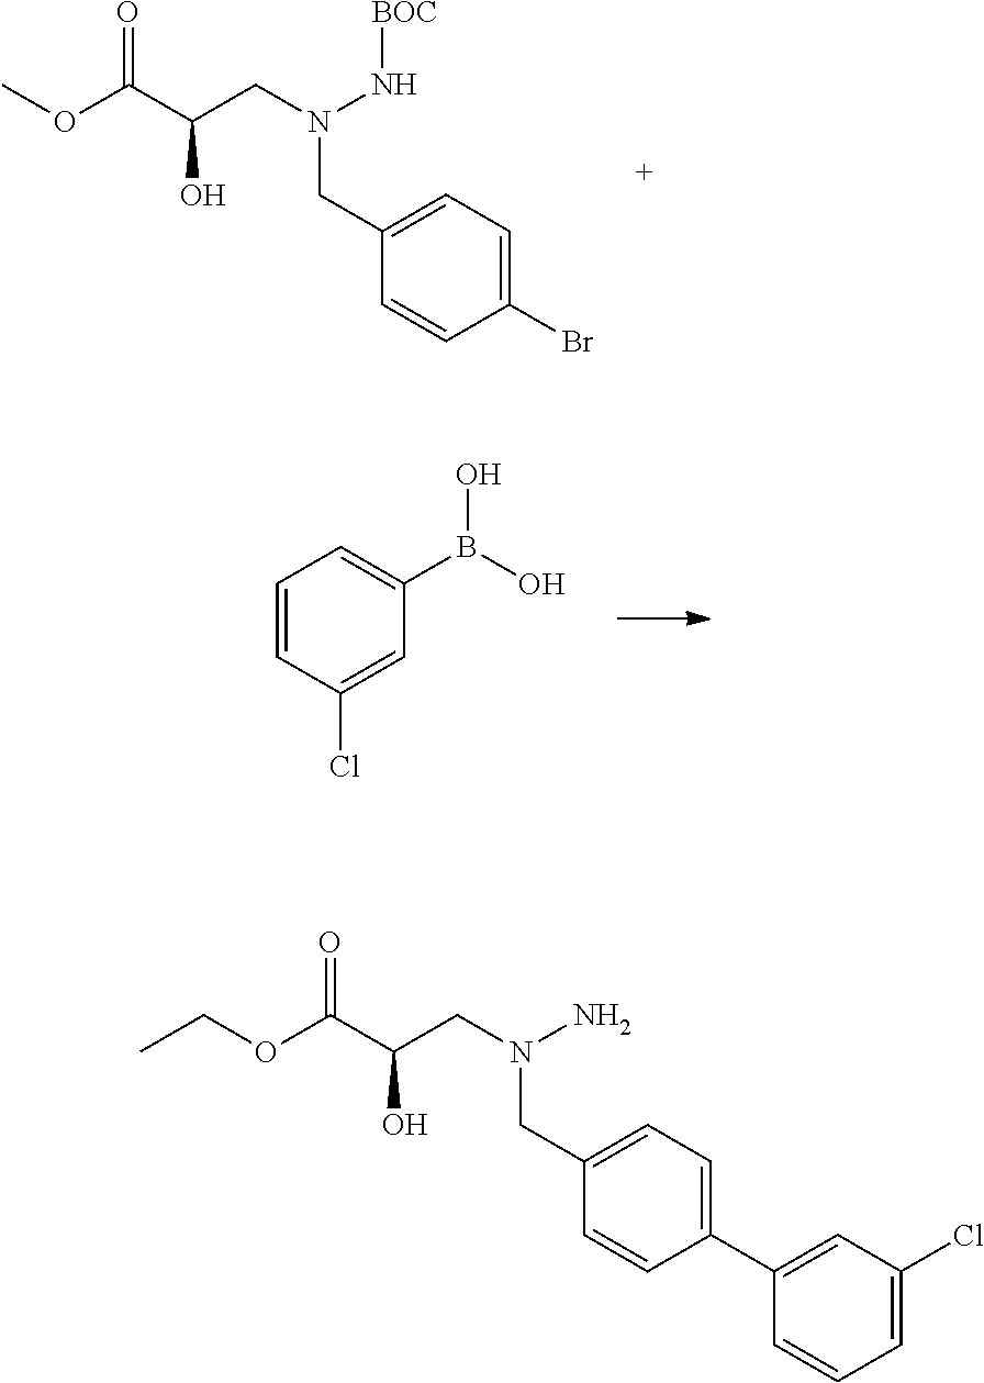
N(CC(C(=O)OC)O)(N[BOC])CC1=CC=C(Br)C=C1.C1=CC(Cl)=CC(B(O)O)=C1.N(CC(C(=O)OCC)O)(N)CC1=CC=C(C2=CC(Cl)=CC=C2)C=C1
